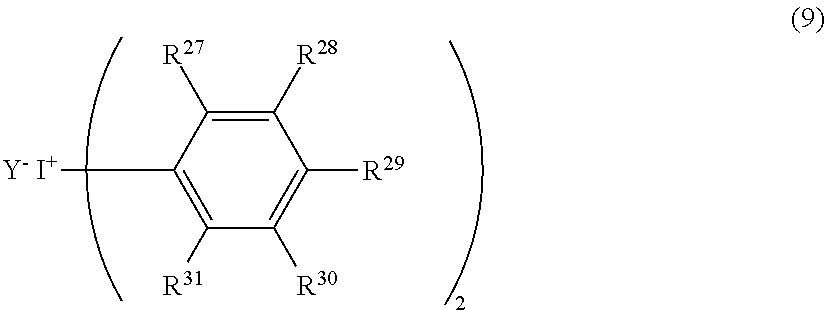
C1([R28])=C([R27])C([Y- I+])=C([R31])C([R30])=C1[R29]
